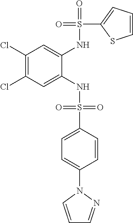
C1(Cl)=C(Cl)C=C(NS(=O)(=O)C2=CC=C(N3C=CC=N3)C=C2)C(NS(=O)(C2=CC=CS2)=O)=C1
